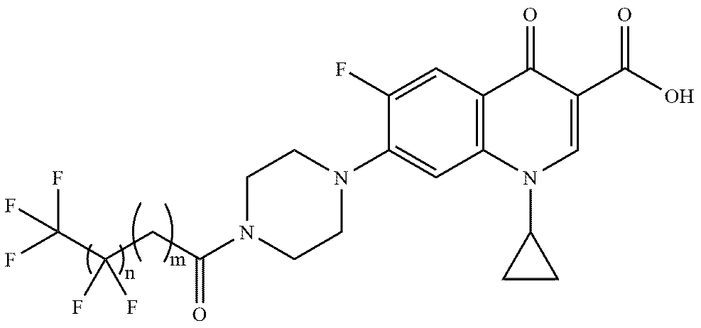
C(C(CC(N1CCN(C2=CC3=C(C=C2F)C(=O)C(C(O)=O)=CN3C2CC2)CC1)=O)(F)F)(F)(F)F
